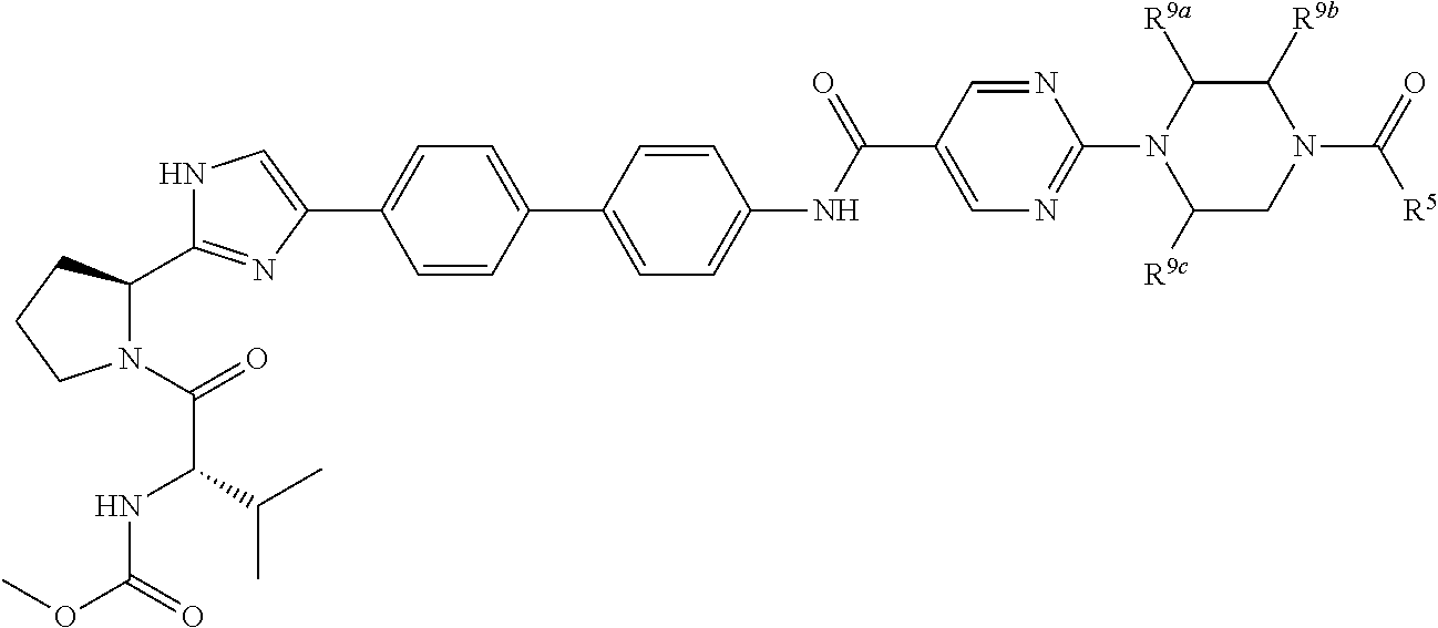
C1=CC(C2=CC=C(NC(C3=CN=C(N4C([R9c])CN(C(=O)[R5])C([R9b])C4[R9a])N=C3)=O)C=C2)=CC=C1C1=CNC(C2N(C(=O)C(C(C)C)NC(OC)=O)CCC2)=N1
